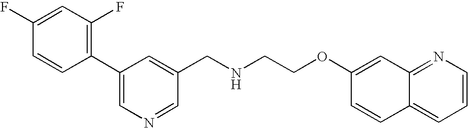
C1=CC(C2=CN=CC(CNCCOC3=CC4=NC=CC=C4C=C3)=C2)=C(F)C=C1F
